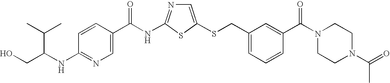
C1=C(SCC2=CC=CC(C(N3CCN(C(=O)C)CC3)=O)=C2)SC(NC(=O)C2=CN=C(NC(CO)C(C)C)C=C2)=N1
